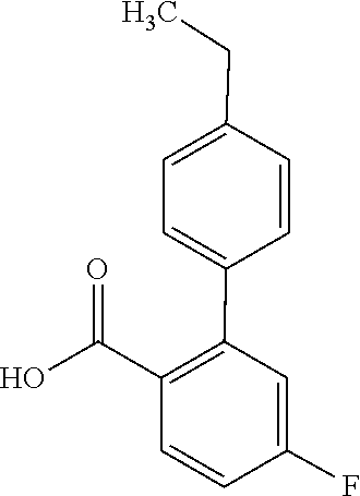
C(C1=C(C2=CC=C(CC)C=C2)C=C(F)C=C1)(O)=O
